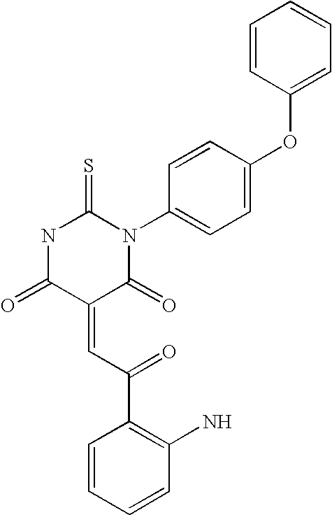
C1=CC(OC2=CC=C(N3C(=S)NC(=O)C(=CC(C4=C(N)C=CC=C4)=O)C3=O)C=C2)=CC=C1
